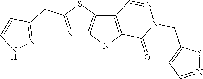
C12=C(N(C)C3=C1C=NN(CC1=CC=NS1)C3=O)N=C(CC1=NNC=C1)S2
